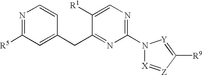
N1(C2=NC=C([R1])C(CC3=CC([R5])=NC=C3)=N2)[X]=[Z]C([R9])=[Y]1
